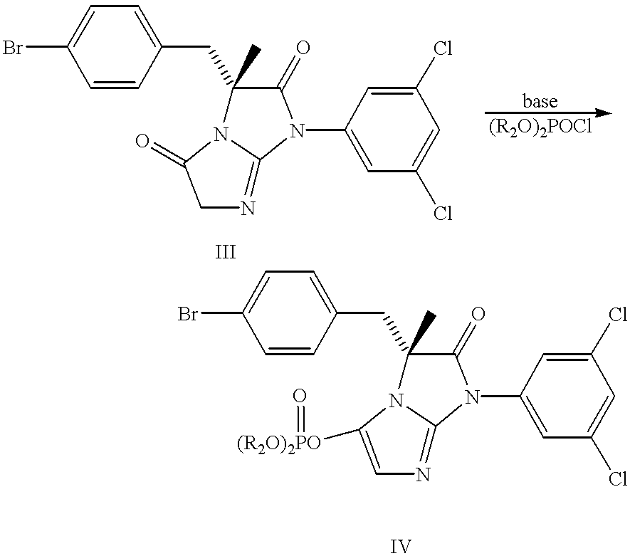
BrC1=CC=C(CC2(C)N3C(=NCC3=O)N(C3=CC(Cl)=CC(Cl)=C3)C2=O)C=C1.BrC1=CC=C(CC2(C)N3C(=NC=C3[(R2O)2PO]=O)N(C3=CC(Cl)=CC(Cl)=C3)C2=O)C=C1
